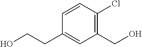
C1=CC(Cl)=C(CO)C=C1CCO
